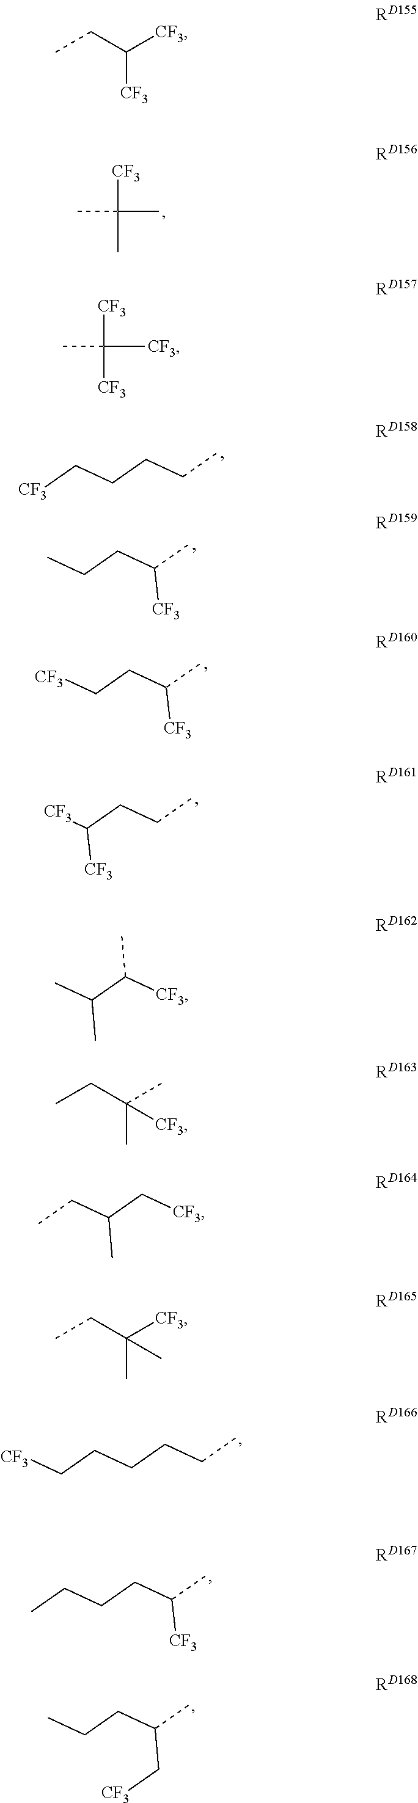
C([CF3])(C)(C)C.C([CF3])(C)([CF3])C.[CF3]CCCCC.CCCC(C)[CF3].[CF3]C(CCC)[CF3].C(CCCC)C[CF3].C(CCC(C)[CF3])C.CCCC(C)C[CF3].[CF3]CCC(C)[CF3].C([CF3])(CC)[CF3].CC(C([CF3])C)C.CCC(C)(C)[CF3].C(C(C[CF3])C)C.CCC([CF3])(C)C
